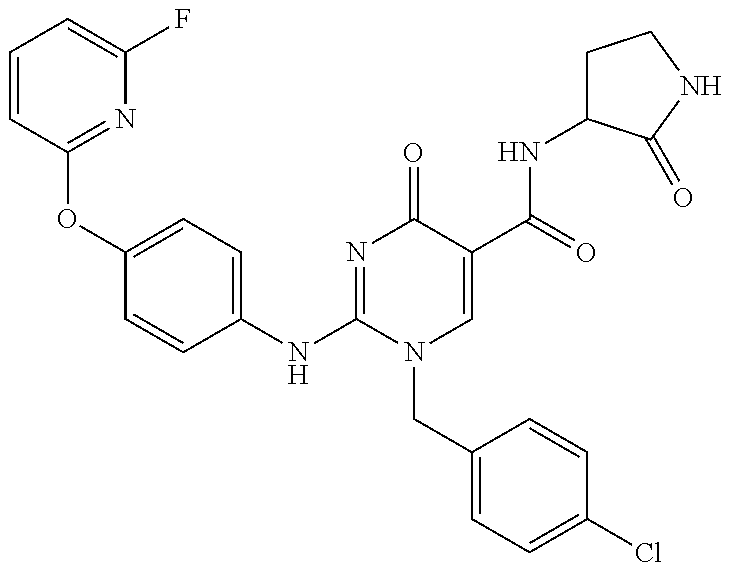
C1=CC(OC2=CC=C(NC3=NC(=O)C(C(NC4CCNC4=O)=O)=CN3CC3=CC=C(Cl)C=C3)C=C2)=NC(F)=C1
